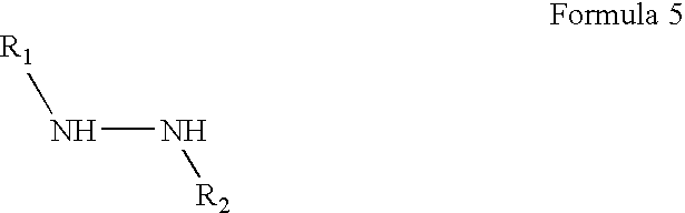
N(N[R2])[R1]
